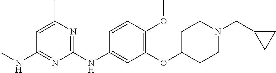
C1=C(C)N=C(NC2=CC(OC3CCN(CC4CC4)CC3)=C(OC)C=C2)N=C1NC
